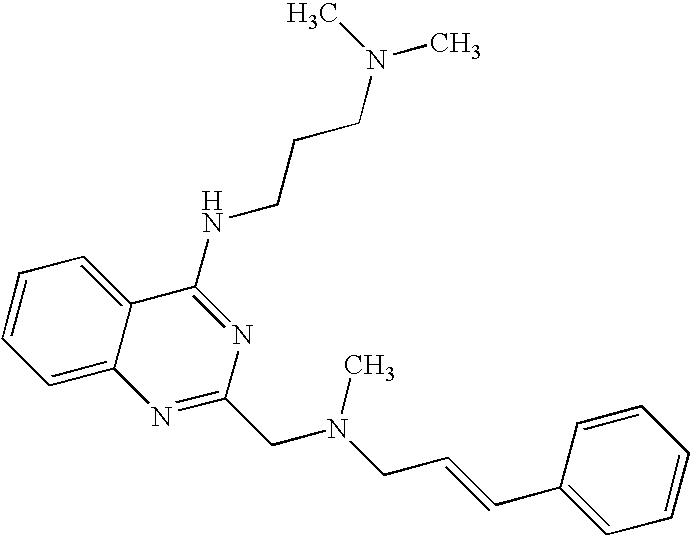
C12=CC=CC=C1C(NCCCN(C)C)=NC(CN(CC=CC1=CC=CC=C1)C)=N2
